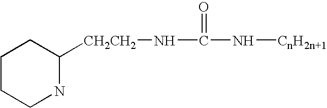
C1CCNC([CH2CH2]NC(=O)N[CnH2n+1])C1
